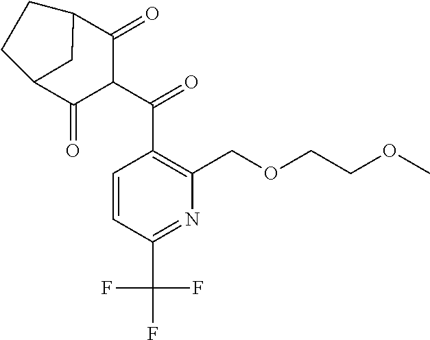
C1=CC(C(F)(F)F)=NC(COCCOC)=C1C(C1C(=O)C2CC(C1=O)CC2)=O
